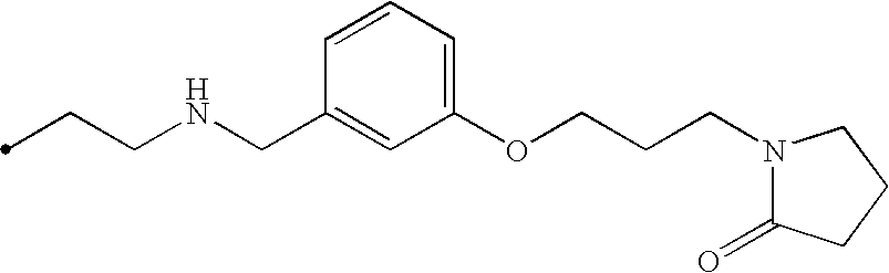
C(CNCC1=CC(OCCCN2C(=O)CCC2)=CC=C1)C
